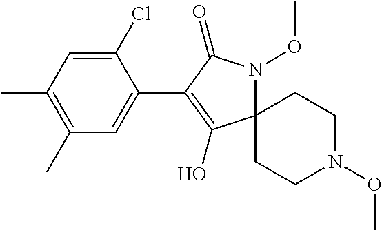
C1(Cl)=CC(C)=C(C)C=C1C1=C(O)C2(N(OC)C1=O)CCN(OC)CC2
